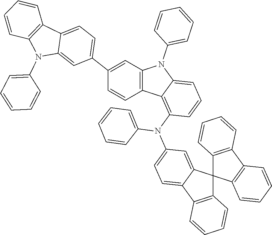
C12=C(C=C(C3=CC=C4C(=C3)N(C3=CC=CC=C3)C3=C4C=CC=C3)C=C1)N(C1=CC=CC=C1)C1=CC=CC(N(C3=CC=C4C(=C3)C3(C5=C4C=CC=C5)C4=C(C5=C3C=CC=C5)C=CC=C4)C3=CC=CC=C3)=C21
